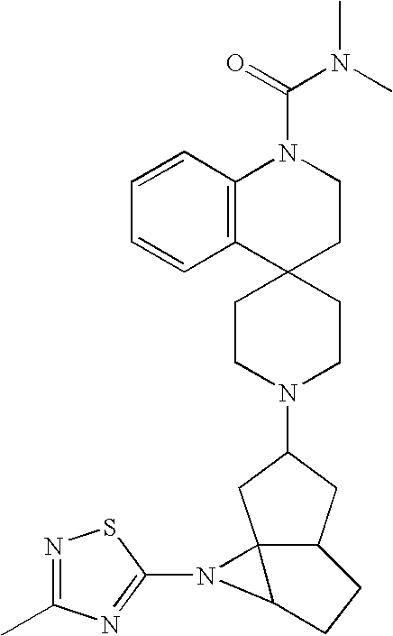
C1=CC2=C(C=C1)C1(CCN2C(=O)N(C)C)CCN(C2CC34C(C2)CCC3N4C2=NC(C)=NS2)CC1
